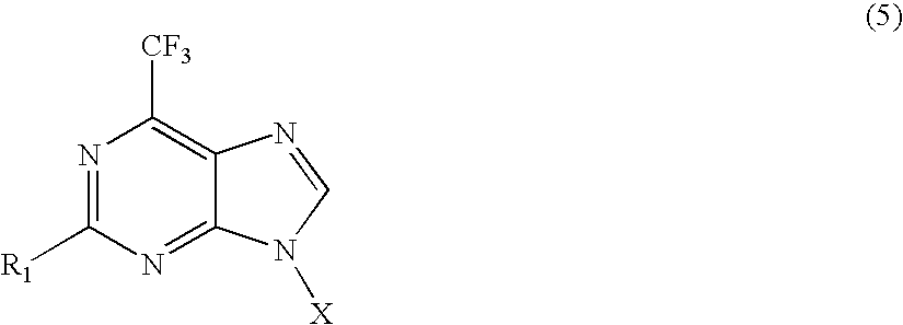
N1=C([R1])N=C2C(=C1[CF3])N=CN2[X]
